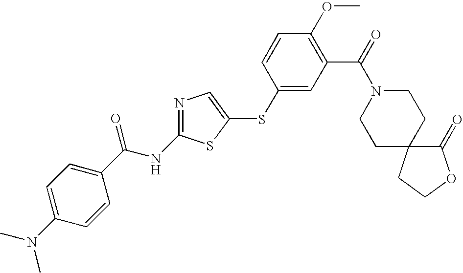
C1=C(N(C)C)C=CC(C(NC2=NC=C(SC3=CC(C(=O)N4CCC5(CC4)C(=O)OCC5)=C(OC)C=C3)S2)=O)=C1
